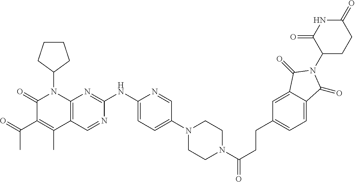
C1(=O)C(C(C)=O)=C(C)C2=C(N1C1CCCC1)N=C(NC1=CC=C(N3CCN(C(CCC4=CC=C5C(=C4)C(=O)N(C4CCC(=O)NC4=O)C5=O)=O)CC3)C=N1)N=C2
